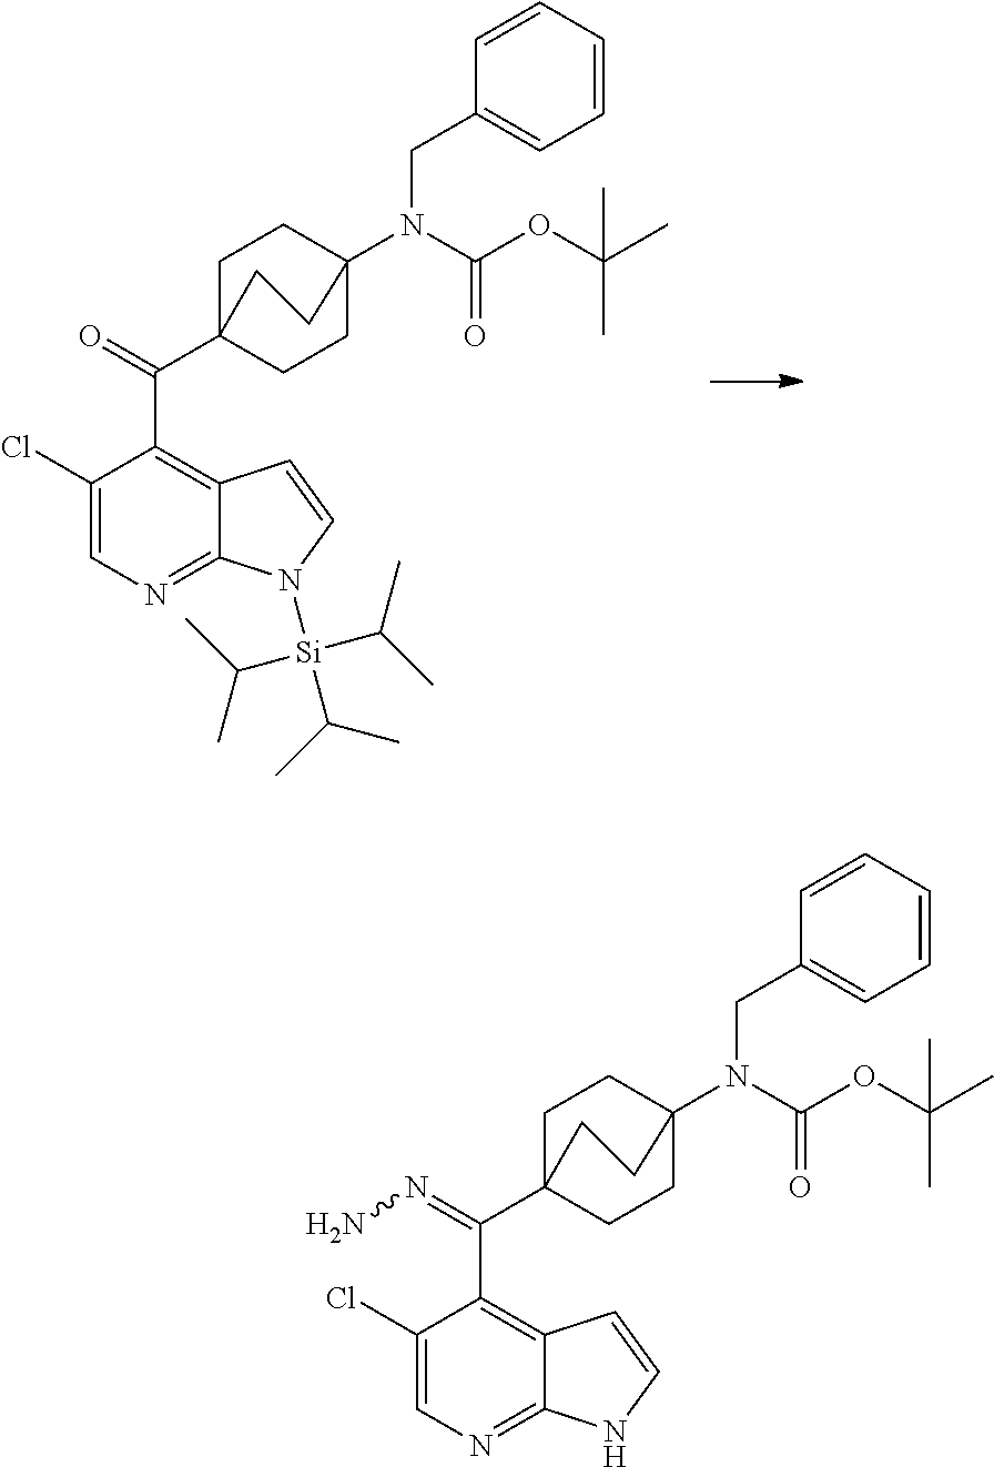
C1C2(C(=O)C3=C4C(=NC=C3Cl)N([Si](C(C)C)(C(C)C)C(C)C)C=C4)CCC(N(C(OC(C)(C)C)=O)CC3=CC=CC=C3)(C1)CC2.C1C2(C(=NN)C3=C4C(=NC=C3Cl)NC=C4)CCC(N(C(OC(C)(C)C)=O)CC3=CC=CC=C3)(C1)CC2
